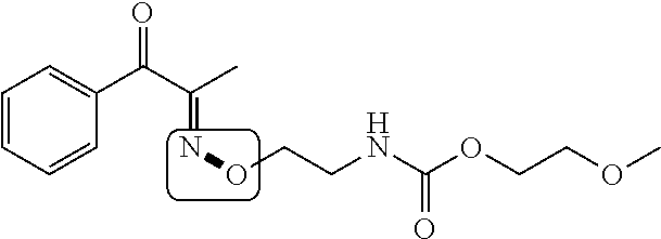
C1=CC=CC(C(C(C)=NOCCNC(OCCOC)=O)=O)=C1
